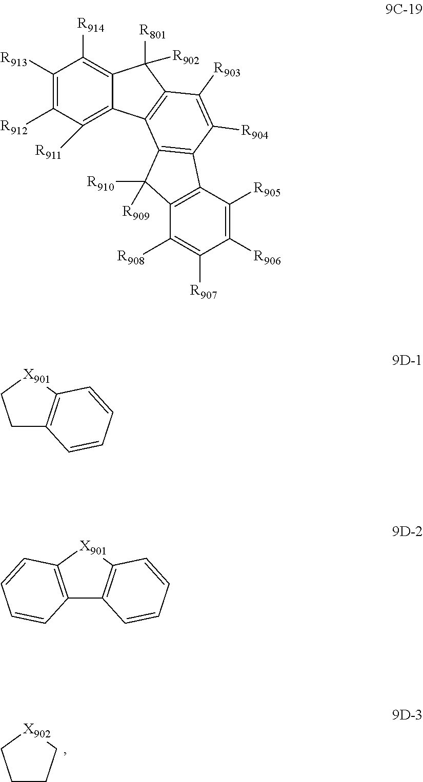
C1CC[X902]C1.C1([R913])=C([R912])C([R911])=C2C(=C1[R914])C([R801])([R902])C1=C2C2=C(C([R904])=C1[R903])C1=C(C2([R910])[R909])C([R908])=C([R907])C([R906])=C1[R905].C1C2=C([X901]C1)C=CC=C2.C12=C([X901]C3=C1C=CC=C3)C=CC=C2
